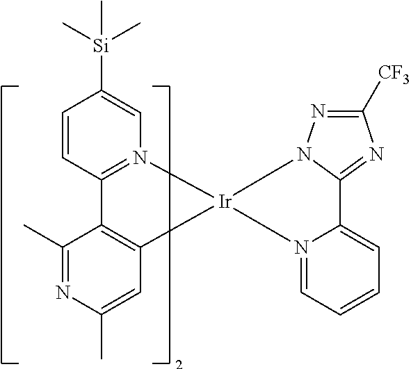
C1=CC2=N(C=C1[Si](C)(C)C)[Ir]1(C3=C2C(C)=NC(C)=C3)N2=CC=CC=C2C2=NC([CF3])=NN21
